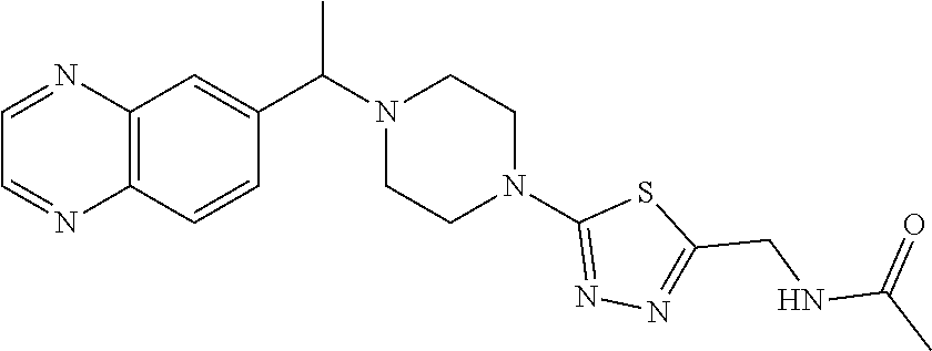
C12=C(C=CC(C(N3CCN(C4=NN=C(CNC(C)=O)S4)CC3)C)=C1)N=CC=N2
